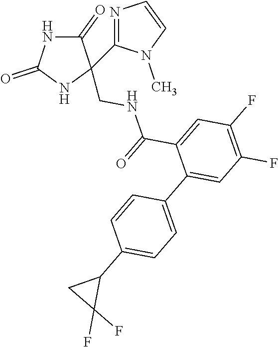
C1(=O)NC(=O)NC1(CNC(C1=CC(F)=C(F)C=C1C1=CC=C(C2CC2(F)F)C=C1)=O)C1=NC=CN1C
